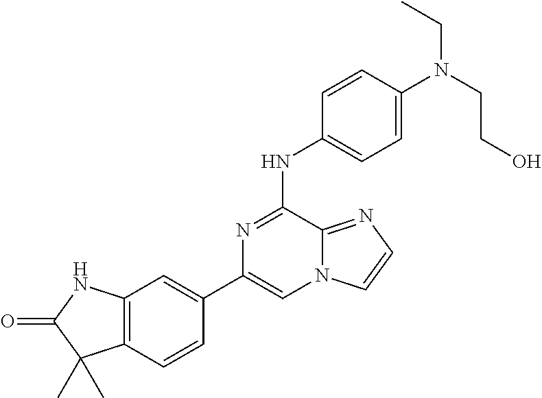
C1(C2=CC3=C(C=C2)C(C)(C)C(=O)N3)=CN2C(=NC=C2)C(NC2=CC=C(N(CC)CCO)C=C2)=N1
